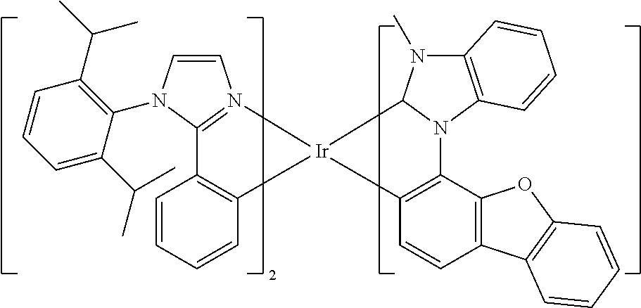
C12=N(C=CN1C1=C(C(C)C)C=CC=C1C(C)C)[Ir]1(C3=C2C=CC=C3)C2=C(N3C1N(C)C1=C3C=CC=C1)C1=C(C=C2)C2=C(O1)C=CC=C2
